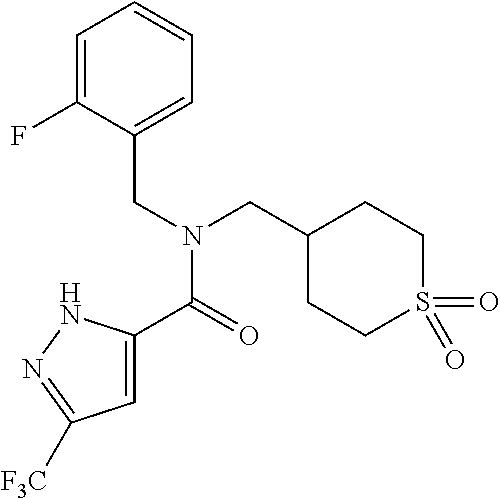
C1=C(C(N(CC2CCS(=O)(=O)CC2)CC2=CC=CC=C2F)=O)NN=C1[F3C]
